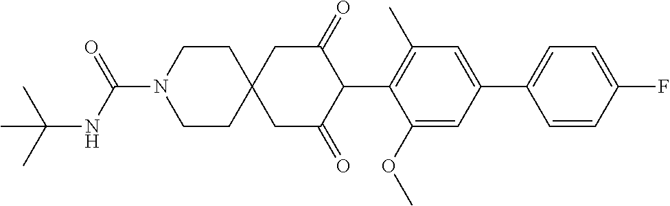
C1(OC)=CC(C2=CC=C(F)C=C2)=CC(C)=C1C1C(=O)CC2(CC1=O)CCN(C(NC(C)(C)C)=O)CC2
